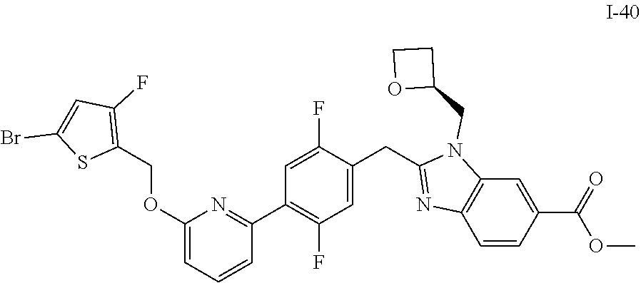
C1(OCC2=C(F)C=C(Br)S2)=CC=CC(C2=C(F)C=C(CC3=NC4=C(N3CC3CCO3)C=C(C(=O)OC)C=C4)C(F)=C2)=N1
